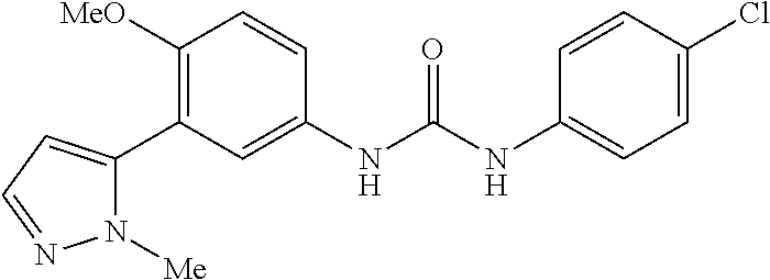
C1([MeO])=C(C2=CC=NN2[Me])C=C(NC(NC2=CC=C(Cl)C=C2)=O)C=C1
